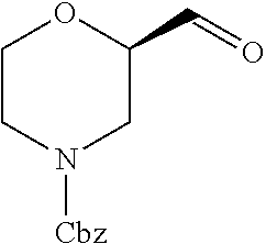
C1CN([Cbz])CC(C=O)O1
